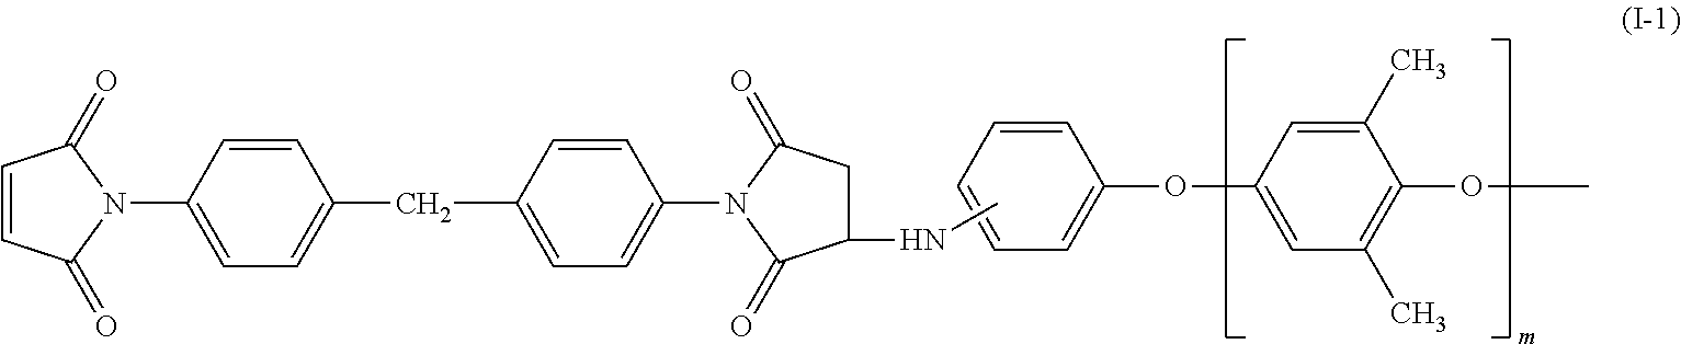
C1=C(OC2=CC(C)=C(OC)C(C)=C2)C=CC=C1.CNC1CC(=O)N(C2=CC=C(CC3=CC=C(N4C(=O)C=CC4=O)C=C3)C=C2)C1=O
